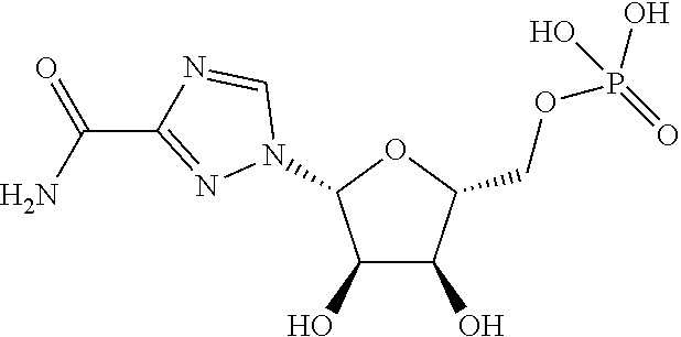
C(OP(=O)(O)O)C1C(O)C(O)C(N2C=NC(C(=O)N)=N2)O1
